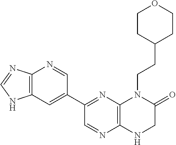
C1(C2=NC3=C(N=C2)NCC(=O)N3CCC2CCOCC2)=CC2=C(N=C1)N=CN2
